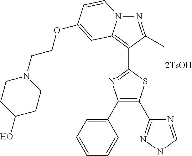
[2TsOH].N1=C(C)C(C2=NC(C3=CC=CC=C3)=C(C3=NNC=N3)S2)=C2N1C=CC(OCCN1CCC(O)CC1)=C2
